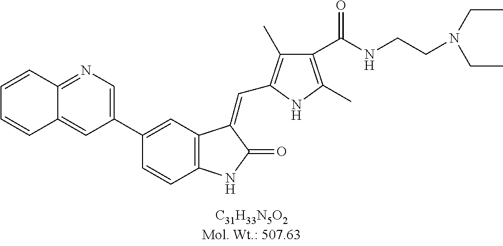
C1(C2=CC3=C(C=C2)NC(=O)C3=CC2=C(C)C(C(NCCN(CC)CC)=O)=C(C)N2)=CN=C2C(=C1)C=CC=C2
